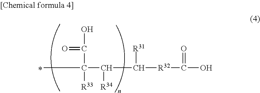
CC(C(C([R32]C(O)=O)[R31])[R34])(C(O)=O)[R33]
